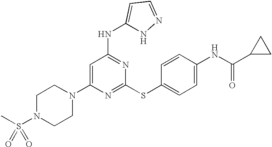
C1(N2CCN(S(C)(=O)=O)CC2)=CC(NC2=CC=NN2)=NC(SC2=CC=C(NC(=O)C3CC3)C=C2)=N1
